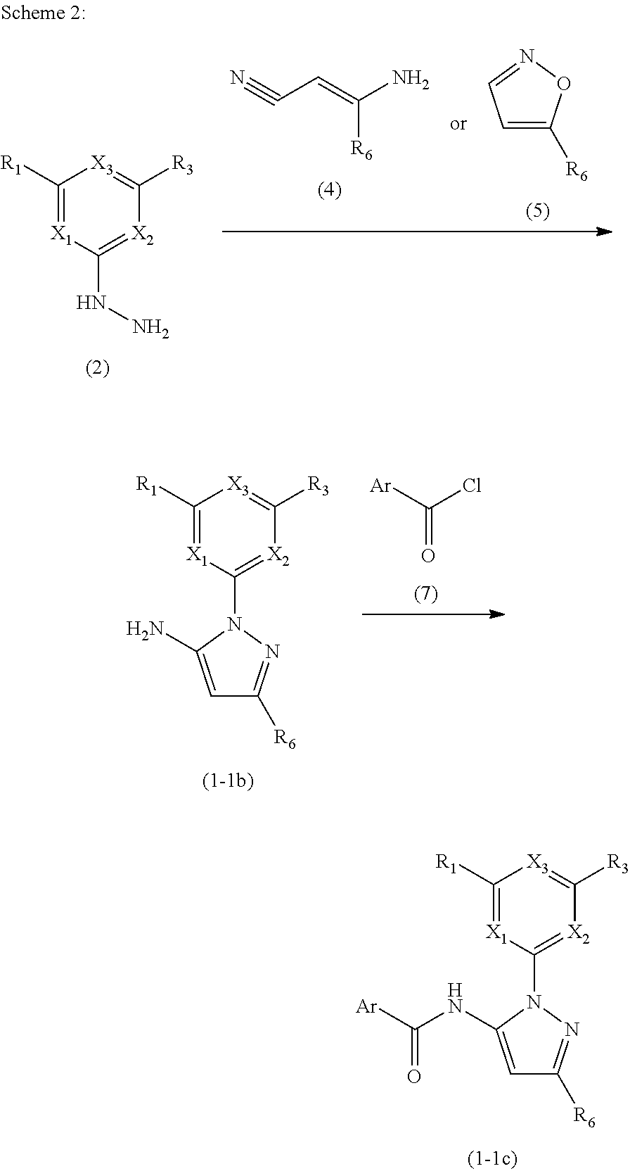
[Ar]C(=O)Cl.C1([R1])=[X1]C(N2C(N)=CC([R6])=N2)=[X2]C([R3])=[X3]1.C1([R1])=[X1]C(N2C(NC(=O)[Ar])=CC([R6])=N2)=[X2]C([R3])=[X3]1.C1([R1])=[X1]C(NN)=[X2]C([R3])=[X3]1.C1=C([R6])ON=C1.N#CC=C(N)[R6]
